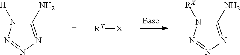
C1(N)=NN=NN1[H].[RX][X].C1(N)=NN=NN1[RX]
